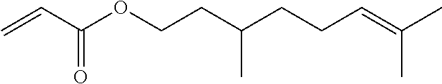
C=CC(OCCC(CCC=C(C)C)C)=O
